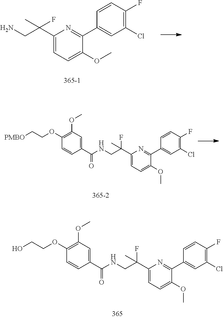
N(CC(C)(C1=CC=C(OC)C(C2=CC(Cl)=C(F)C=C2)=N1)F)C(=O)C1=CC(OC)=C(OCCO)C=C1.NCC(C)(F)C1=CC=C(OC)C(C2=CC(Cl)=C(F)C=C2)=N1.N(CC(C)(C1=CC=C(OC)C(C2=CC(Cl)=C(F)C=C2)=N1)F)C(=O)C1=CC(OC)=C(OCC[PMBO])C=C1
